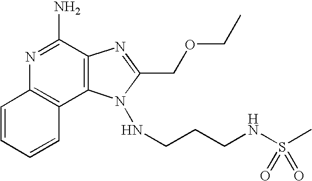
N1=C(N)C2=C(C3=C1C=CC=C3)N(NCCCNS(C)(=O)=O)C(COCC)=N2
